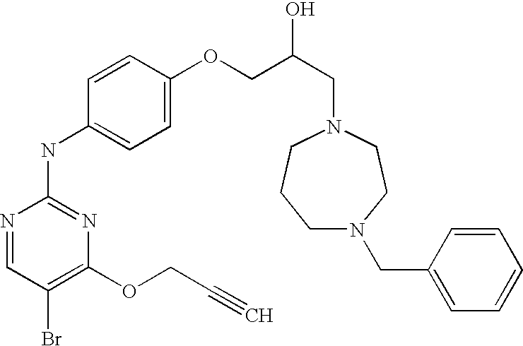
N1=CC(Br)=C(OCC#C)N=C1NC1=CC=C(OCC(CN2CCN(CC3=CC=CC=C3)CCC2)O)C=C1
